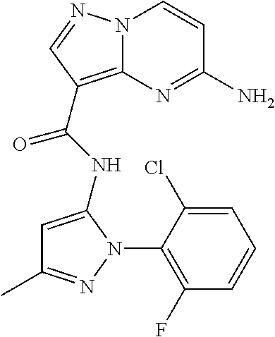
NC1=NC2=C(C(=O)NC3=CC(C)=NN3C3=C(F)C=CC=C3Cl)C=NN2C=C1
